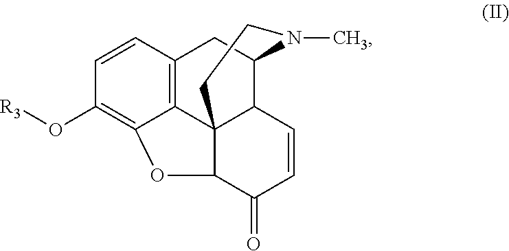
C12=C3C=CC(O[R3])=C1OC1C24C(C(C3)N(C)CC4)C=CC1=O
